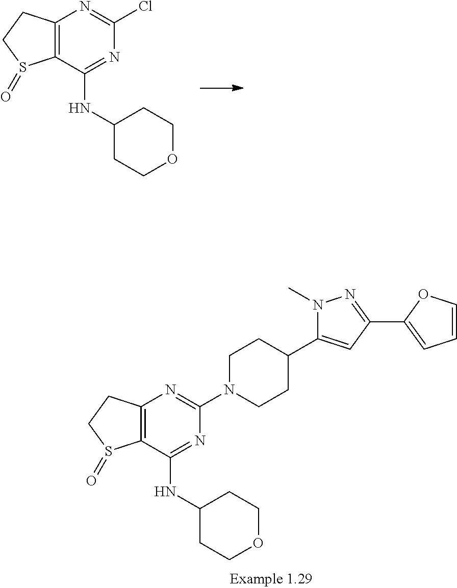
ClC1=NC2=C(C(NC3CCOCC3)=N1)S(=O)CC2.C1N(C2=NC3=C(C(NC4CCOCC4)=N2)S(=O)CC3)CCC(C2=CC(C3=CC=CO3)=NN2C)C1
